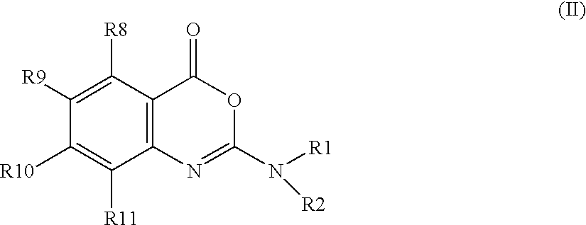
C1([R9])=C([R8])C2=C(C([R11])=C1[R10])N=C(N([R2])[R1])OC2=O
